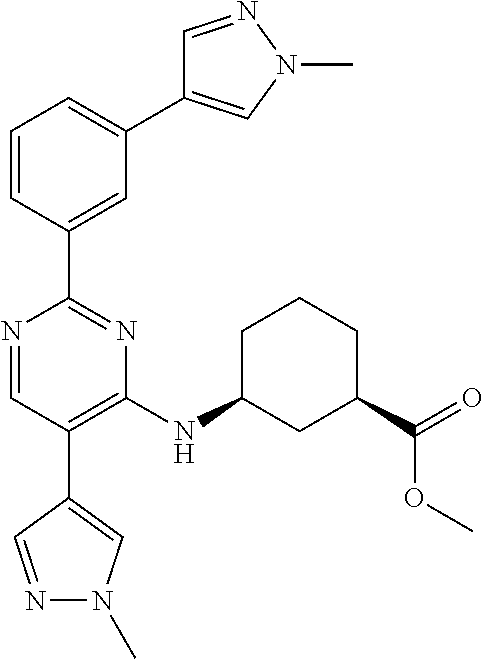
C1=NN(C)C=C1C1=CC=CC(C2=NC(NC3CC(C(=O)OC)CCC3)=C(C3=CN(C)N=C3)C=N2)=C1
